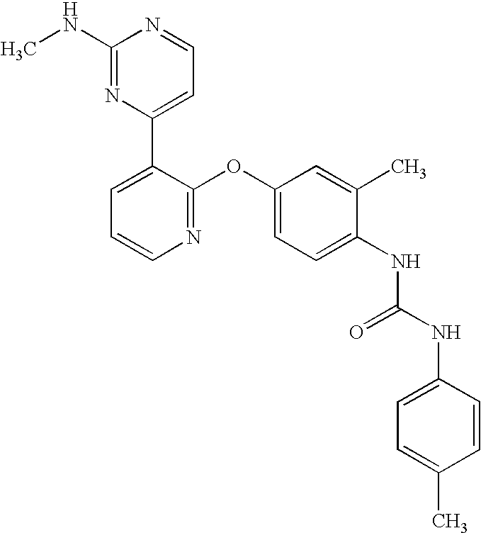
C1(NC)=NC(C2=CC=CN=C2OC2=CC=C(NC(NC3=CC=C(C)C=C3)=O)C(C)=C2)=CC=N1
